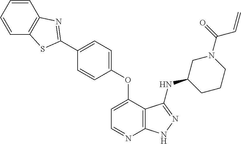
C1=CC=CC2=C1N=C(C1=CC=C(OC3=CC=NC4=C3C(NC3CCCN(C(=O)C=C)C3)=NN4)C=C1)S2
